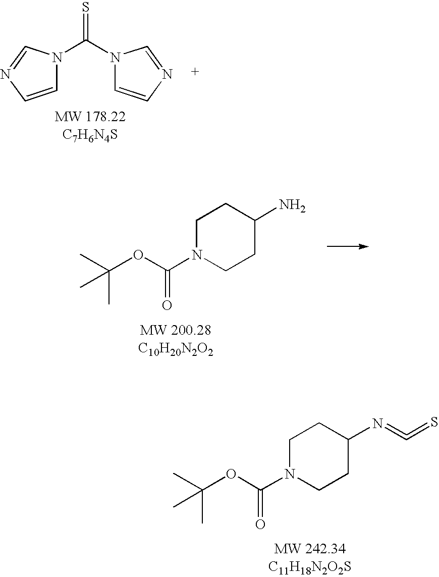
C1=CN=CN1C(N1C=CN=C1)=S.C1N(C(OC(C)(C)C)=O)CCC(N)C1.C1N(C(OC(C)(C)C)=O)CCC(N=C=S)C1
